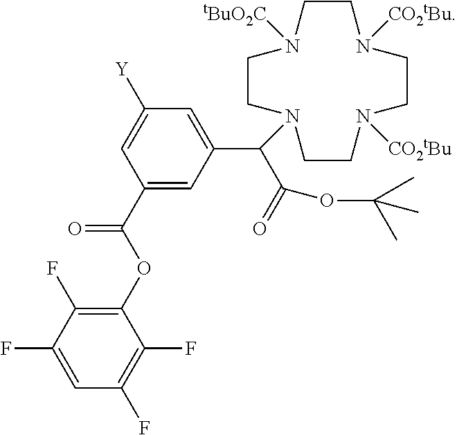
C1=C(C(C(=O)OC(C)(C)C)N2CCN([tBuO2C])CCN([CO2tBu])CCN([CO2tBu])CC2)C=C(C(=O)OC2=C(F)C(F)=CC(F)=C2F)C=C1[Y]
